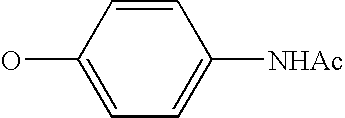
OC1=CC=C([NHAc])C=C1
